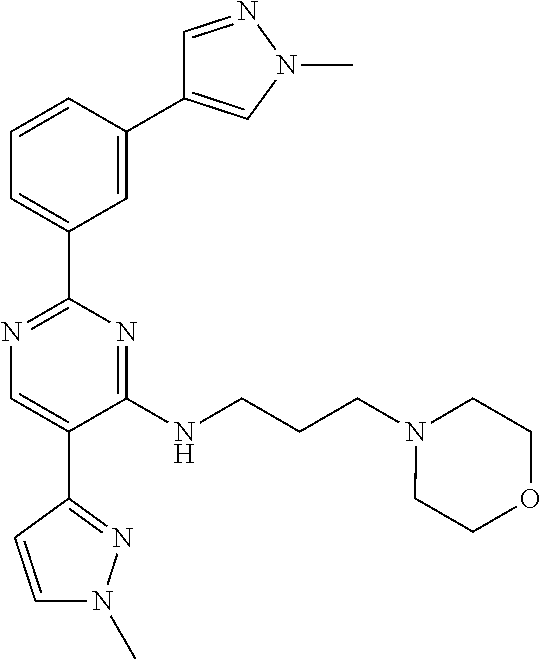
N1=C(C2=CC=CC(C3=CN(C)N=C3)=C2)N=C(NCCCN2CCOCC2)C(C2=NN(C)C=C2)=C1
